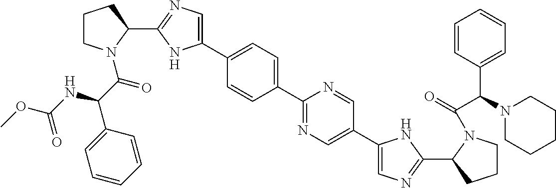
C1(C2=NC=C(C3=CN=C(C4CCCN4C(C(C4=CC=CC=C4)N4CCCCC4)=O)N3)C=N2)=CC=C(C2=CN=C(C3CCCN3C(C(C3=CC=CC=C3)NC(OC)=O)=O)N2)C=C1
